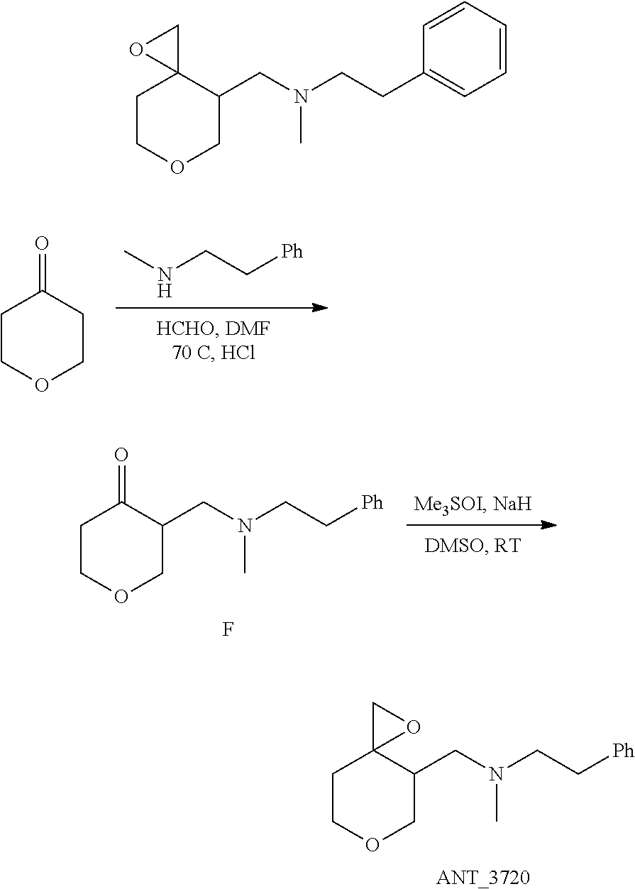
CNCC[Ph].C1COCCC1=O.C1COCC(CN(CC[Ph])C)C1=O.F.[ANT_3720].C1COCC(CN(CC[Ph])C)C12OC2.C1COCC(CN(CCC2=CC=CC=C2)C)C12CO2
